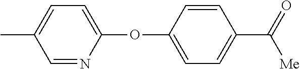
CC1=CC=C(OC2=CC=C(C(=O)[Me])C=C2)N=C1
